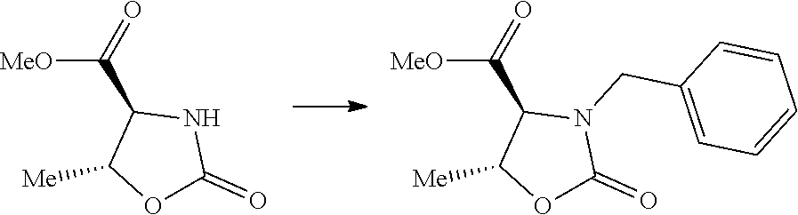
C(C1C([Me])OC(=O)N1CC1=CC=CC=C1)(=O)[MeO].C(C1C([Me])OC(=O)N1)(=O)[MeO]
